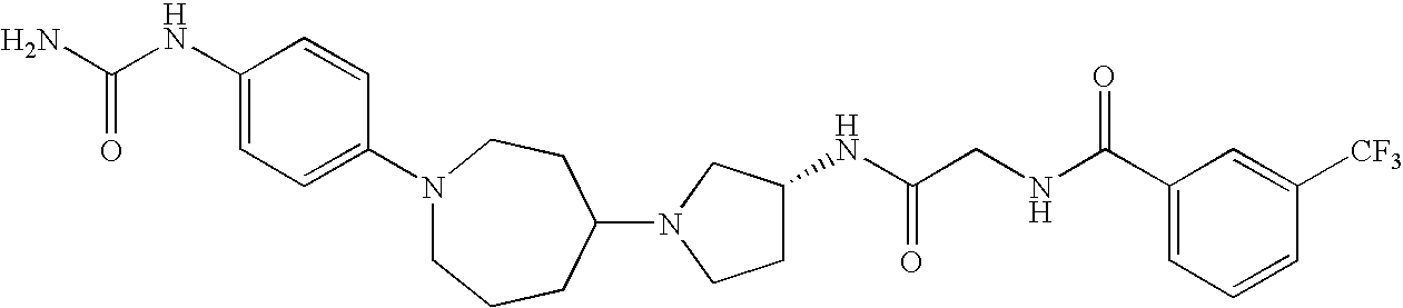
N1(C2CCN(C3=CC=C(NC(N)=O)C=C3)CCC2)CCC(NC(CNC(C2=CC=CC([CF3])=C2)=O)=O)C1
